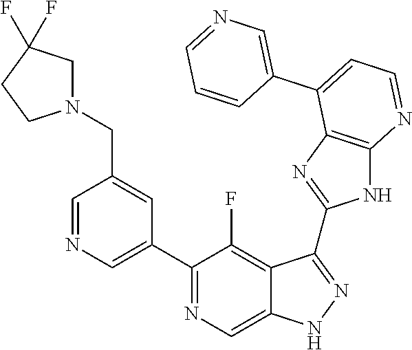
C1=NC=C(C2=NC=C3C(=C2F)C(C2=NC4=C(N2)N=CC=C4C2=CN=CC=C2)=NN3)C=C1CN1CC(F)(F)CC1
